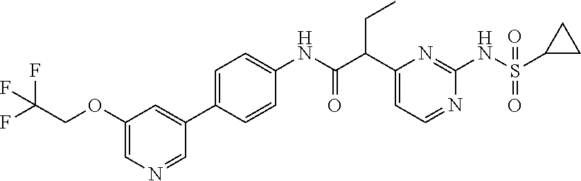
C1(C(C(NC2=CC=C(C3=CC(OCC(F)(F)F)=CN=C3)C=C2)=O)CC)=CC=NC(NS(C2CC2)(=O)=O)=N1
